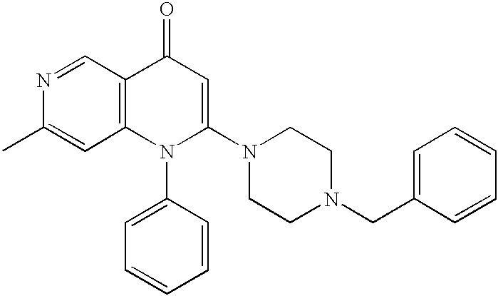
N1=CC2=C(C=C1C)N(C1=CC=CC=C1)C(N1CCN(CC3=CC=CC=C3)CC1)=CC2=O
